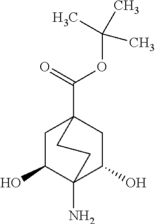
NC12C(O)CC(C(=O)OC(C)(C)C)(CC1O)CC2
